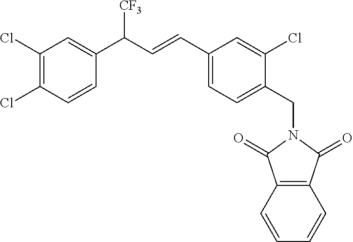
C1(Cl)=C(Cl)C=CC(C(C=CC2=CC=C(CN3C(=O)C4=C(C3=O)C=CC=C4)C(Cl)=C2)[CF3])=C1
